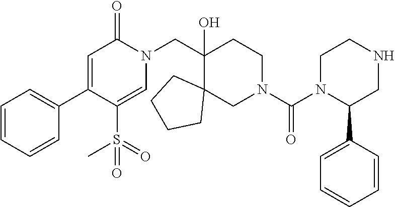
C1=CC=CC(C2=CC(=O)N(CC3(O)C4(CN(C(N5C(C6=CC=CC=C6)CNCC5)=O)CC3)CCCC4)C=C2S(=O)(C)=O)=C1
